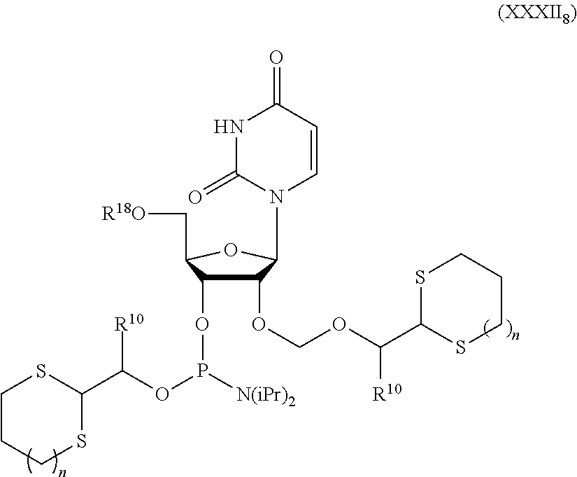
C1=CC(=O)NC(=O)N1C1OC(C[R18O])C(OP(OC(C2SCCCS2)[R10])[N(iPr)2])C1OCOC(C1SCCCS1)[R10]
